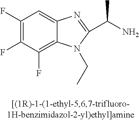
C1(F)=C(F)C(F)=C2C(=C1)N=C(C(C)N)N2CC
